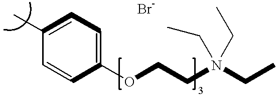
C1(C)=CC=C(OCCN(CC)(CC)CC)C=C1
